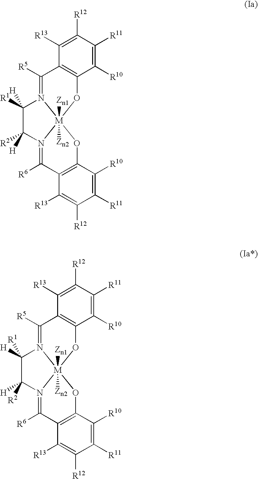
C1([R5])=N2[M]3([Zn2])([Zn1])(OC4=C1C([R13])=C([R12])C([R11])=C4[R10])N(=C([R6])C1=C(O3)C([R10])=C([R11])C([R12])=C1[R13])C([H])([R2])C2([R1])[H].C1([R5])=N2[M]3([Zn2])([Zn1])(OC4=C1C([R13])=C([R12])C([R11])=C4[R10])N(=C([R6])C1=C(O3)C([R10])=C([R11])C([R12])=C1[R13])C([R2])([H])C2([H])[R1]
